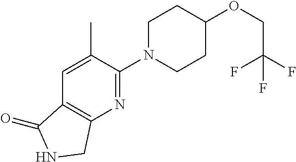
C(C(F)(F)F)OC1CCN(C2=NC3=C(C=C2C)C(=O)NC3)CC1
